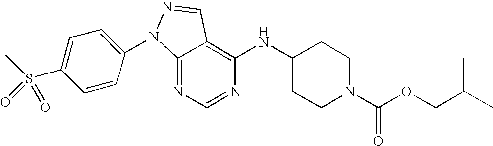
C12=NC=NC(NC3CCN(C(OCC(C)C)=O)CC3)=C1C=NN2C1=CC=C(S(C)(=O)=O)C=C1
